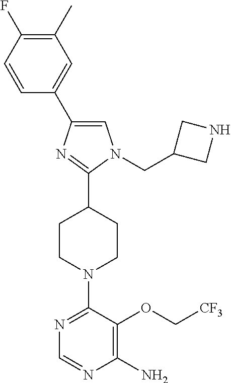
C1=C(C2=CC(C)=C(F)C=C2)N=C(C2CCN(C3=NC=NC(N)=C3OC[CF3])CC2)N1CC1CNC1
